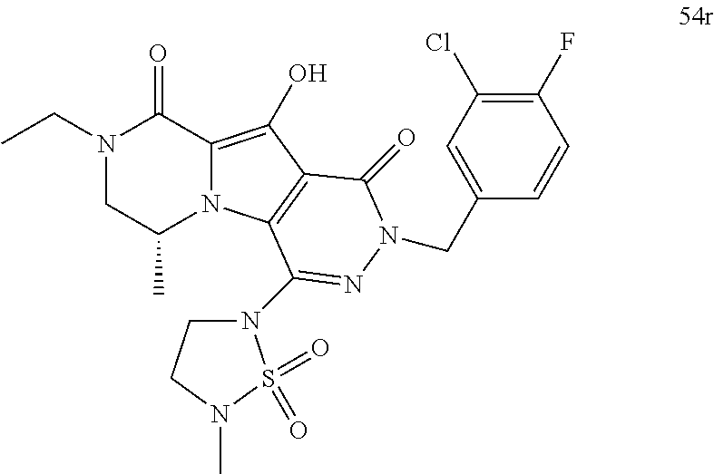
N1(CC)CC(C)N2C(=C(O)C3=C2C(N2CCN(C)S2(=O)=O)=NN(CC2=CC(Cl)=C(F)C=C2)C3=O)C1=O
